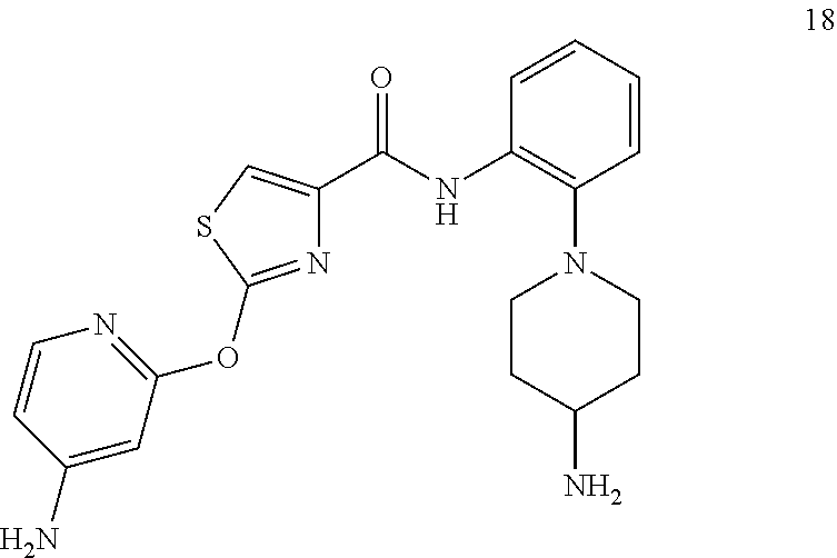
N1=C(OC2=NC=CC(N)=C2)SC=C1C(NC1=C(N2CCC(N)CC2)C=CC=C1)=O
